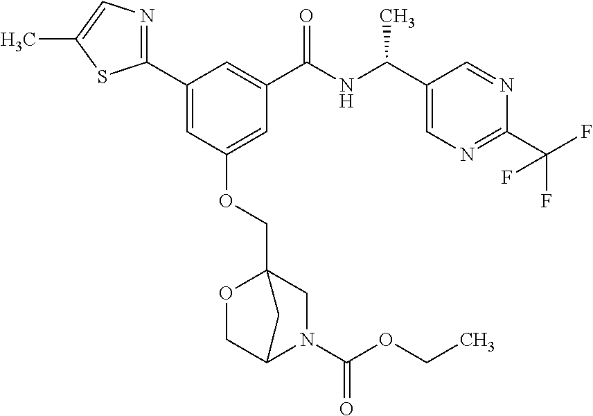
C1(C2=CC(OCC34OCC(N(C(OCC)=O)C3)C4)=CC(C(NC(C3=CN=C(C(F)(F)F)N=C3)C)=O)=C2)=NC=C(C)S1
